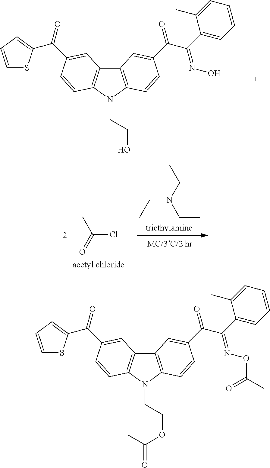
C12=C(N(CCO)C3=C1C=C(C(=O)C1=CC=CS1)C=C3)C=CC(C(C(C1=CC=CC=C1C)=NO)=O)=C2.ClC(=O)C.C(N(CC)CC)C.C12=C(N(CCOC(=O)C)C3=C1C=C(C(=O)C1=CC=CS1)C=C3)C=CC(C(C(C1=CC=CC=C1C)=NOC(C)=O)=O)=C2
